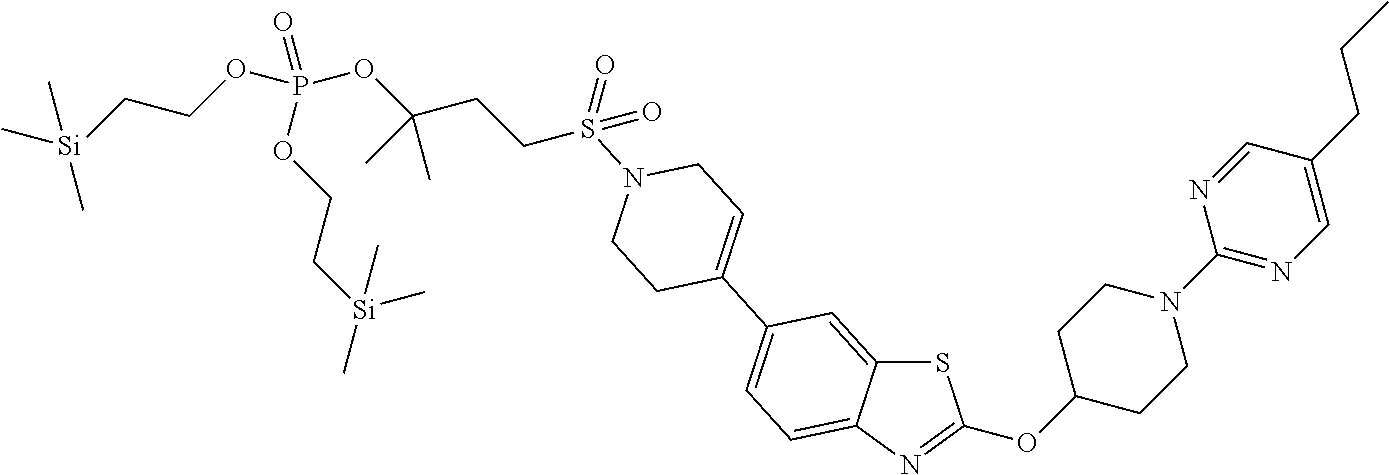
S1C2=CC(C3=CCN(S(CCC(OP(OCC[Si](C)(C)C)(OCC[Si](C)(C)C)=O)(C)C)(=O)=O)CC3)=CC=C2N=C1OC1CCN(C2=NC=C(CCC)C=N2)CC1
